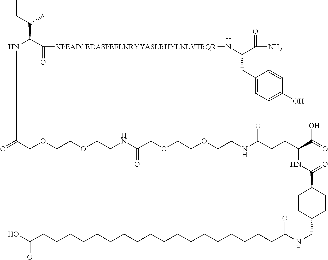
CCC(C(C([KPEAPGEDASPEELNRYYASLRHYLNLVTRQR]NC(C(N)=O)CC1=CC=C(O)C=C1)=O)NC(COCCOCCNC(COCCOCCNC(CCC(C(=O)O)NC(C1CCC(CNC(CCCCCCCCCCCCCCCCCCC(O)=O)=O)CC1)=O)=O)=O)=O)C
